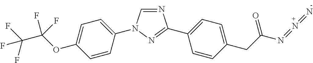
C1=C(OC(C(F)(F)F)(F)F)C=CC(N2C=NC(C3=CC=C(CC(N=N=N)=O)C=C3)=N2)=C1
